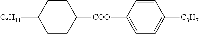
C1CC([COO]C2=CC=C([C3H7])C=C2)CCC1[C5H11]
